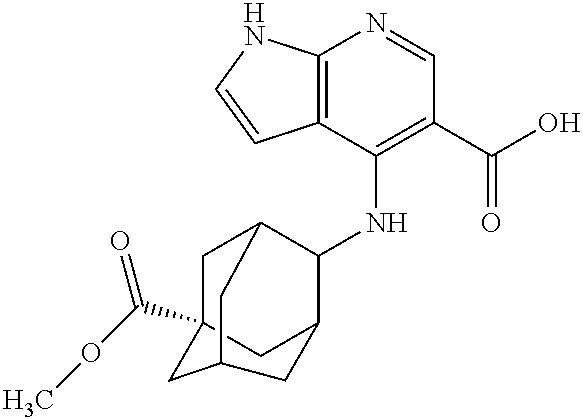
C12=C(C(NC3C4CC5(C(OC)=O)CC3CC(C5)C4)=C(C(O)=O)C=N1)C=CN2
